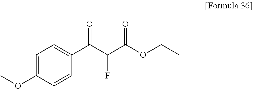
C1=C(OC)C=CC(C(C(C(OCC)=O)F)=O)=C1
